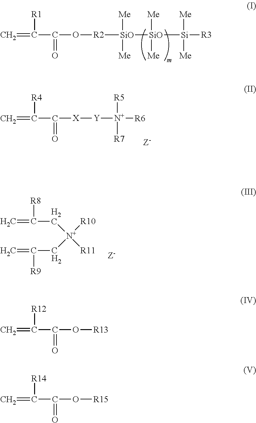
[R1]C(=C)C(=O)O[R2][SiO]([Me])([Me])[SiO]([Me])([Me])[Si]([Me])([Me])[R3].[R4]C(=C)C(=O)[X][Y][N+]([R6])([R5])[R7].[R8]C(=C)C[N+]([R11])([R10])CC([R9])=C.[R12]C(=C)C(=O)O[R13].[R14]C(=C)C(=O)O[R15]
